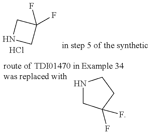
N1CC(F)(F)C1.Cl.N1CC(F)(F)CC1
